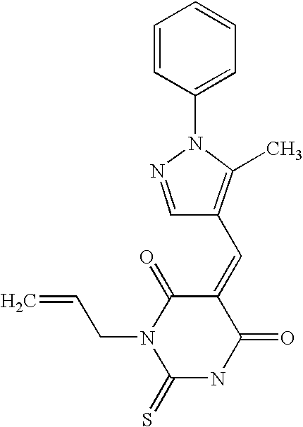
C1(=CC2=C(C)N(C3=CC=CC=C3)N=C2)C(=O)N(CC=C)C(=S)NC1=O
